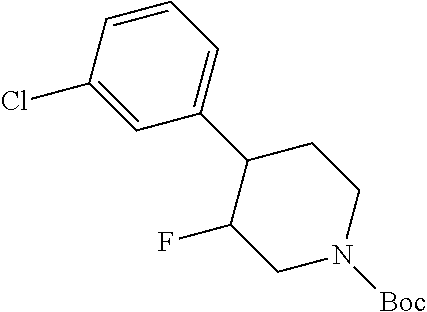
ClC1=CC(C2C(F)CN([Boc])CC2)=CC=C1
